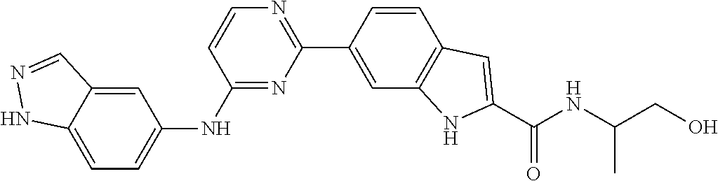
C1=CC(C2=NC=CC(NC3=CC=C4C(=C3)C=NN4)=N2)=CC2=C1C=C(C(NC(CO)C)=O)N2
